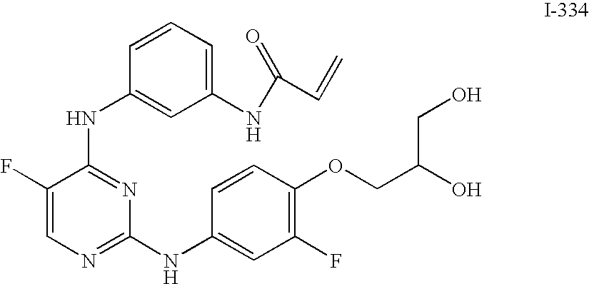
C1(NC(=O)C=C)=CC=CC(NC2=NC(NC3=CC(F)=C(OCC(O)CO)C=C3)=NC=C2F)=C1
